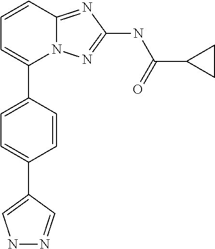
C1=CC2=NC(NC(C3CC3)=O)=NN2C(C2=CC=C(C3=CNN=C3)C=C2)=C1
